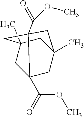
C12(C(=O)OC)CC3(C)CC(C)(C1)CC2(C(=O)OC)C3
